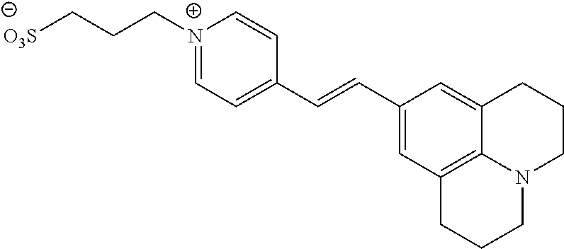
[O3S]CCC[N+]1=CC=C(C=CC2=CC3=C4C(=C2)CCCN4CCC3)C=C1
